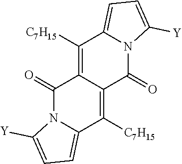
C1([C7H15])=C2C(=C([C7H15])C3=CC=C([Y])N3C2=O)C(=O)N2C1=CC=C2[Y]
